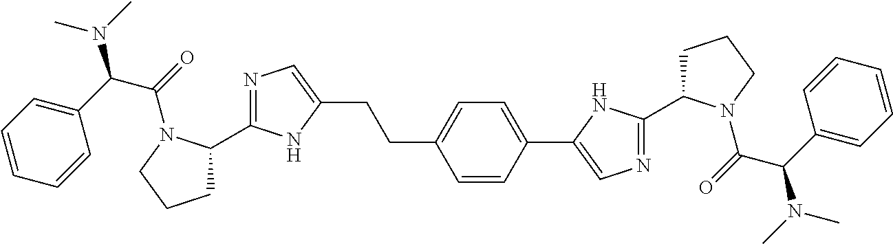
N1=C(C2CCCN2C(=O)C(C2=CC=CC=C2)N(C)C)NC(CCC2=CC=C(C3=CN=C(C4CCCN4C(=O)C(C4=CC=CC=C4)N(C)C)N3)C=C2)=C1
